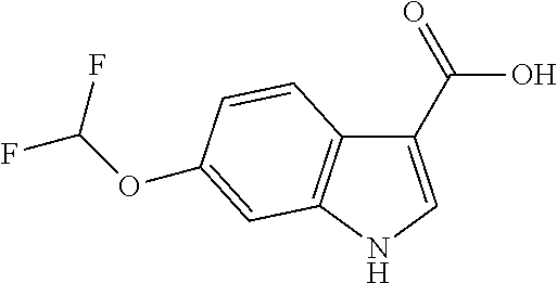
C1(C(O)=O)=CNC2=C1C=CC(OC(F)F)=C2
